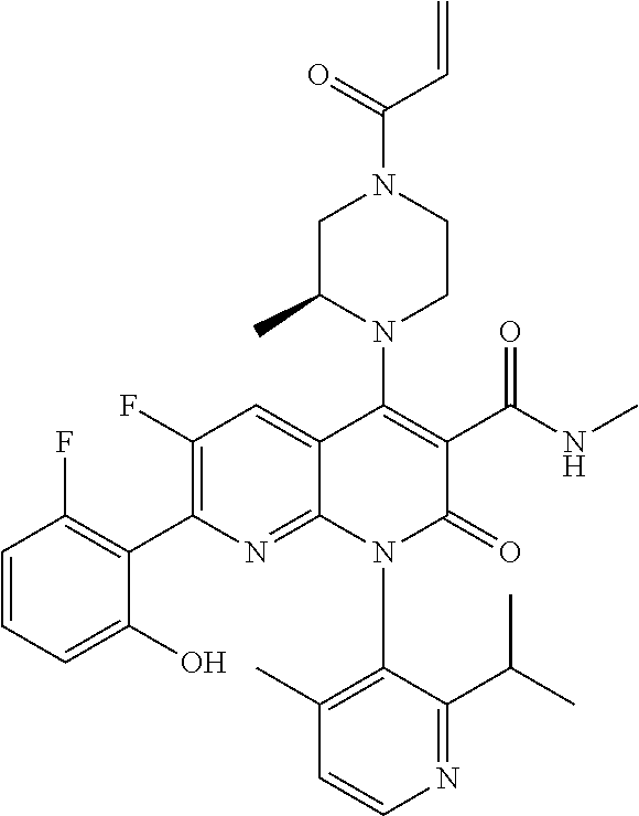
C1(F)=C(C2=C(F)C=CC=C2O)N=C2C(=C1)C(N1CCN(C(=O)C=C)CC1C)=C(C(NC)=O)C(=O)N2C1=C(C)C=CN=C1C(C)C
